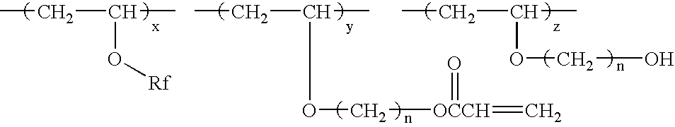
C(C(C)O[Rf])C.C(C(C)OCO)C.C(C(C)OC[OCCH](=C)=O)C
